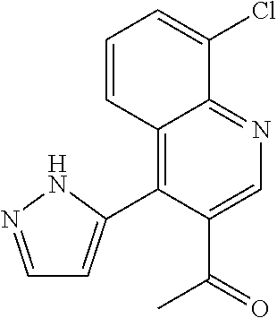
C12=C(C3=CC=NN3)C(C(=O)C)=CN=C1C(Cl)=CC=C2
